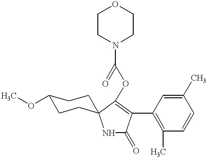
C1C(OC)CCC2(C1)C(OC(=O)N1CCOCC1)=C(C1=C(C)C=CC(C)=C1)C(=O)N2
